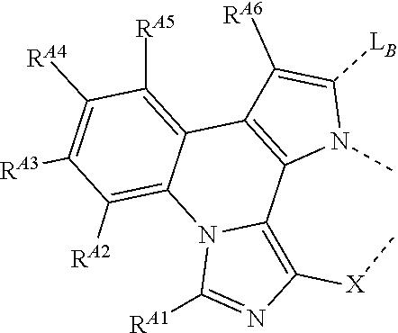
C1([LB])=C([RA6])C2=C(C3=C([X]C)N=C([RA1])N3C3=C([RA2])C([RA3])=C([RA4])C([RA5])=C32)N1C
